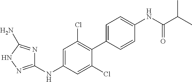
C1(NC2=CC(Cl)=C(C3=CC=C(NC(C(C)C)=O)C=C3)C(Cl)=C2)=NNC(N)=N1
